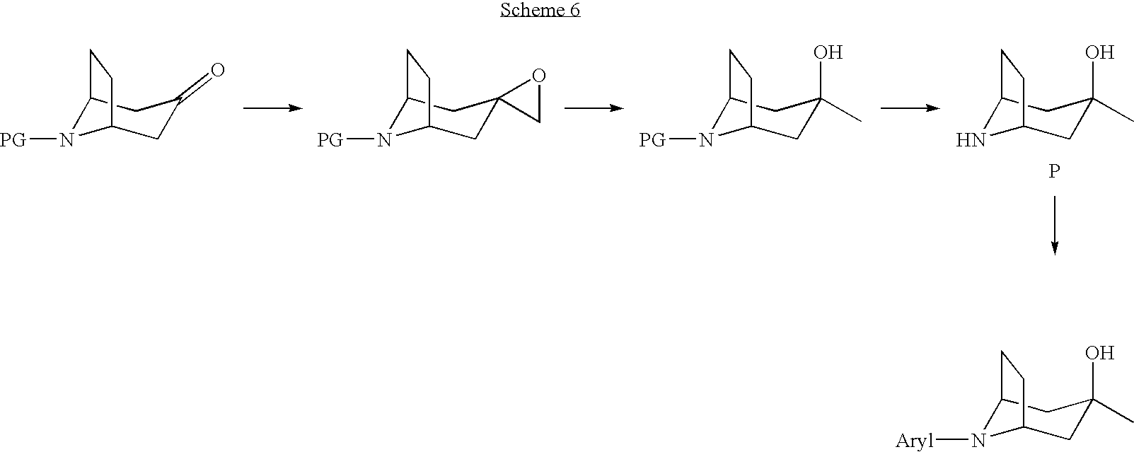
C12N([PG])C(CC(=O)C1)CC2.C12N([PG])C(CC3(C1)CO3)CC2.C12N([PG])C(CC(O)(C)C1)CC2.C12NC(CC(O)(C)C1)CC2.P.C12N([Aryl])C(CC(O)(C)C1)CC2
